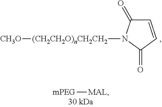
C1=CC(=O)N([(CH2CH2O)nCH2CH2][CH3O])C1=O.[mPEG][MAL]
